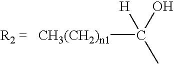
[CH3(CH2)n1]C(C)([H])O
